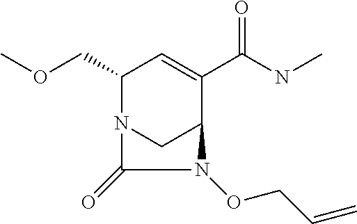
COCC1N2CC(C(C(NC)=O)=C1)N(OCC=C)C2=O
